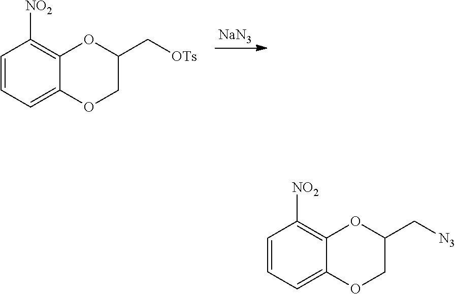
C1=CC=C2C(=C1[NO2])OC(C[N3])CO2.C1=CC=C2C(=C1[NO2])OC(C[OTs])CO2.[NaN3]
